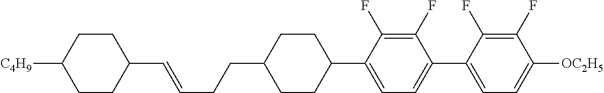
C1(C=CCCC2CCC(C3=CC=C(C4=CC=C([OC2H5])C(F)=C4F)C(F)=C3F)CC2)CCC([C4H9])CC1
